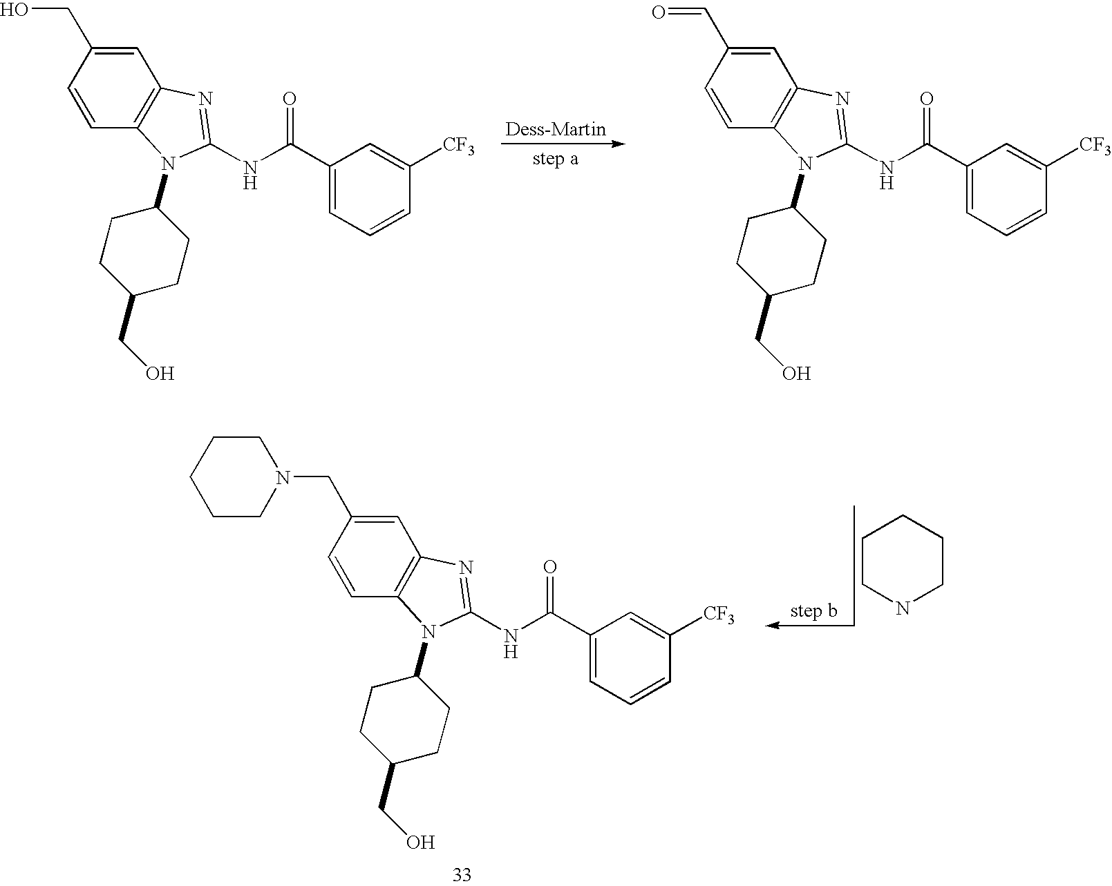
C12=C(C=CC(CO)=C1)N(C1CCC(CO)CC1)C(NC(C1=CC=CC([CF3])=C1)=O)=N2.C12=C(C=CC(C=O)=C1)N(C1CCC(CO)CC1)C(NC(C1=CC=CC([CF3])=C1)=O)=N2.C1CNCCC1.C12=C(C=CC(CN3CCCCC3)=C1)N(C1CCC(CO)CC1)C(NC(C1=CC=CC([CF3])=C1)=O)=N2
